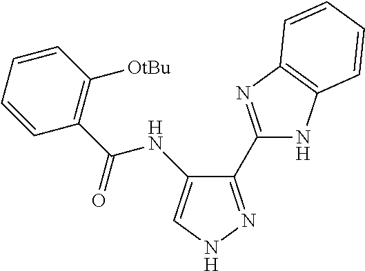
C1(C2=NC3=C(N2)C=CC=C3)=NNC=C1NC(C1=C([OtBu])C=CC=C1)=O
